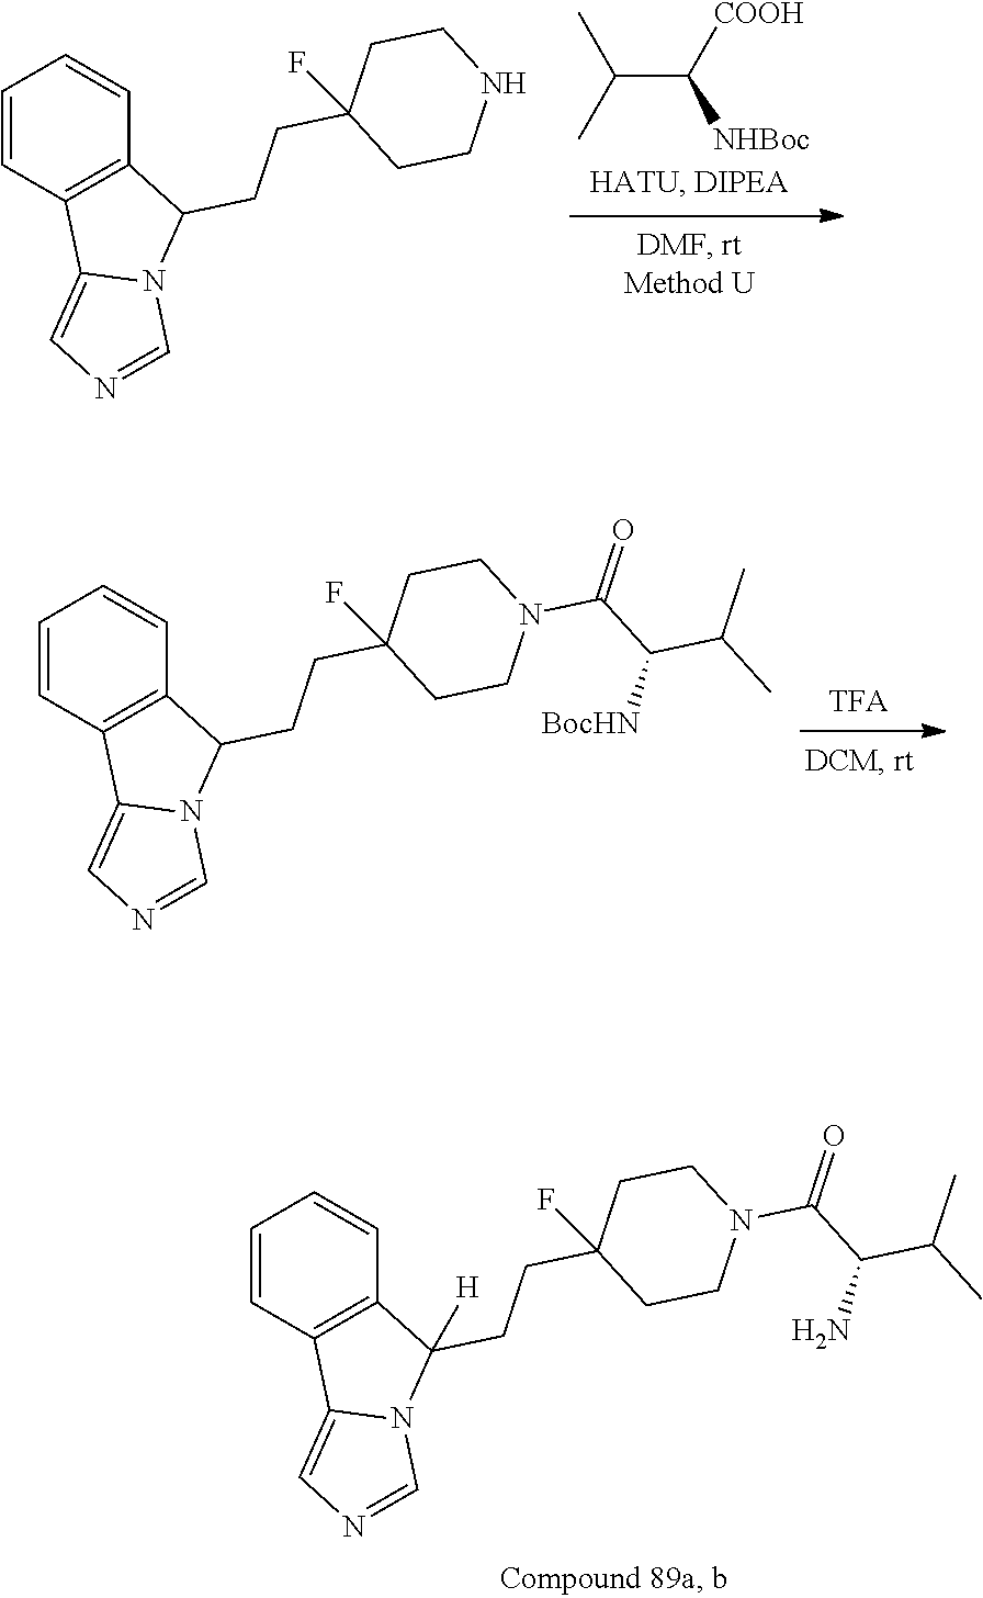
C1=CC2=C(C=C1)C(CCC1(F)CCN(C(C(N)C(C)C)=O)CC1)([H])N1C2=CN=C1.C(C([NHBoc])[COOH])(C)C.C1=CC2=C(C=C1)C(CCC1(F)CCNCC1)N1C2=CN=C1.C1=CC2=C(C=C1)C(CCC1(F)CCN(C(C([BocHN])C(C)C)=O)CC1)N1C2=CN=C1
